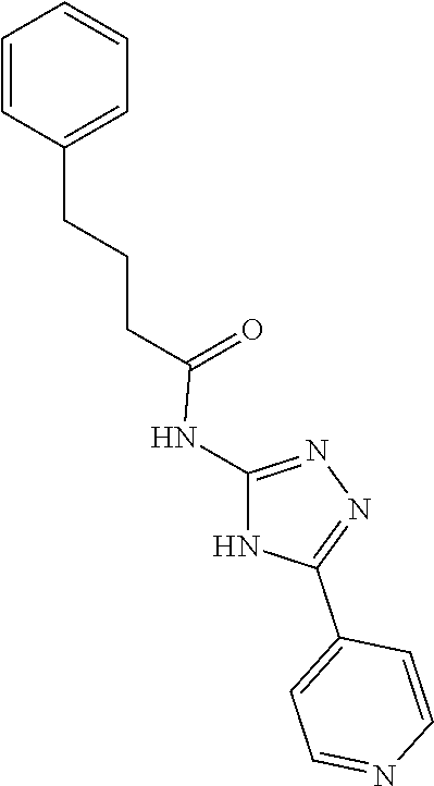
N1=C(NC(=O)CCCC2=CC=CC=C2)NC(C2=CC=NC=C2)=N1
